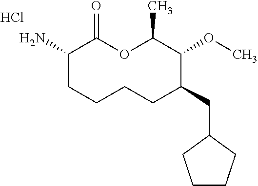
C1(N)CCCCC(CC2CCCC2)C(OC)C(C)OC1=O.Cl
